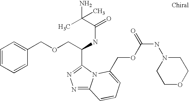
C(C(NC(=O)C(C)(N)C)C1=NN=C2N1C(COC(NN1CCOCC1)=O)=CC=C2)OCC1=CC=CC=C1
